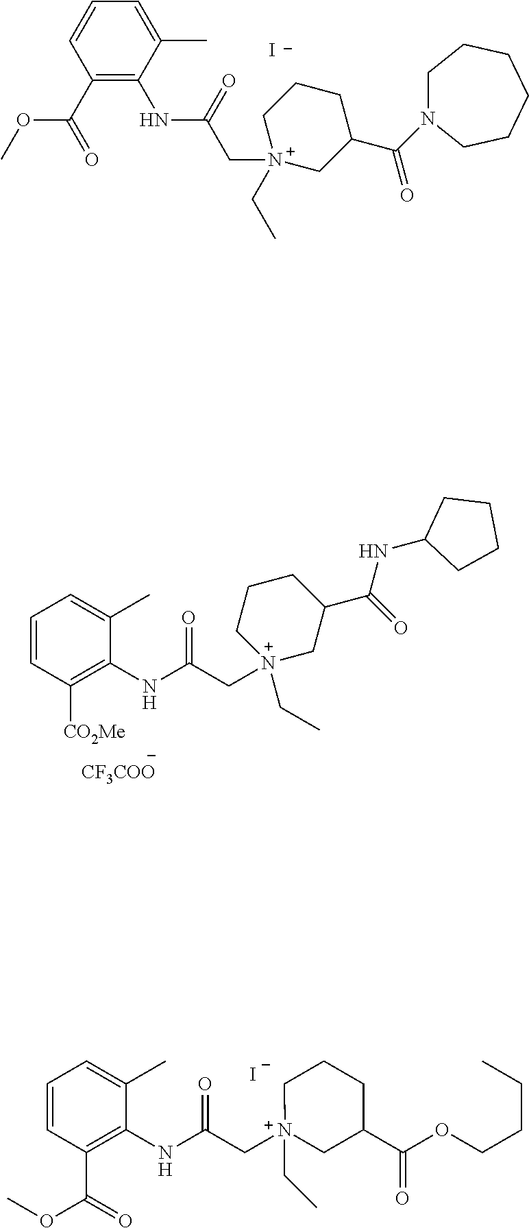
C1(C(=O)OC)=C(NC(C[N+]2(CC)CCCC(C(=O)N3CCCCCC3)C2)=O)C(C)=CC=C1.[I-].C1=CC([CO2Me])=C(NC(C[N+]2(CC)CC(C(=O)NC3CCCC3)CCC2)=O)C(C)=C1.[CF3COO].C1=CC(C(OC)=O)=C(NC(C[N+]2(CC)CC(C(OCCCC)=O)CCC2)=O)C(C)=C1.[I-]
